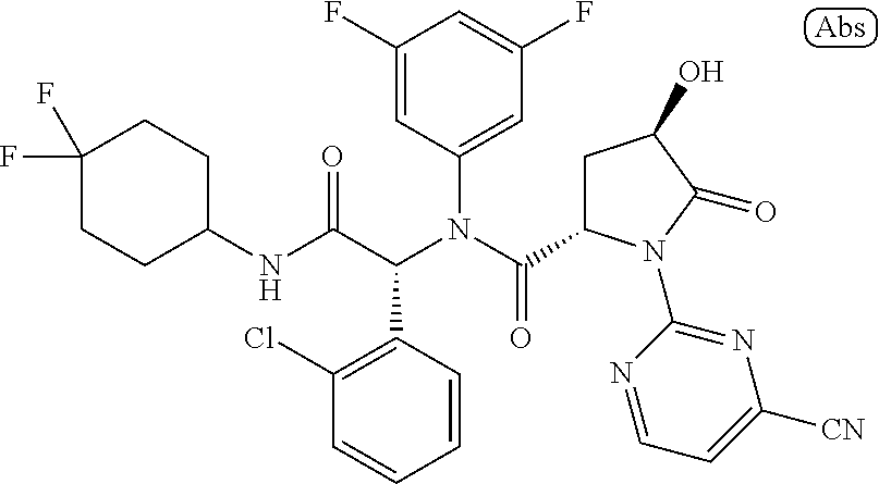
C1(NC(C(N(C(=O)C2CC(O)C(=O)N2C2=NC([CN])=CC=N2)C2=CC(F)=CC(F)=C2)C2=C(Cl)C=CC=C2)=O)CCC(F)(F)CC1
